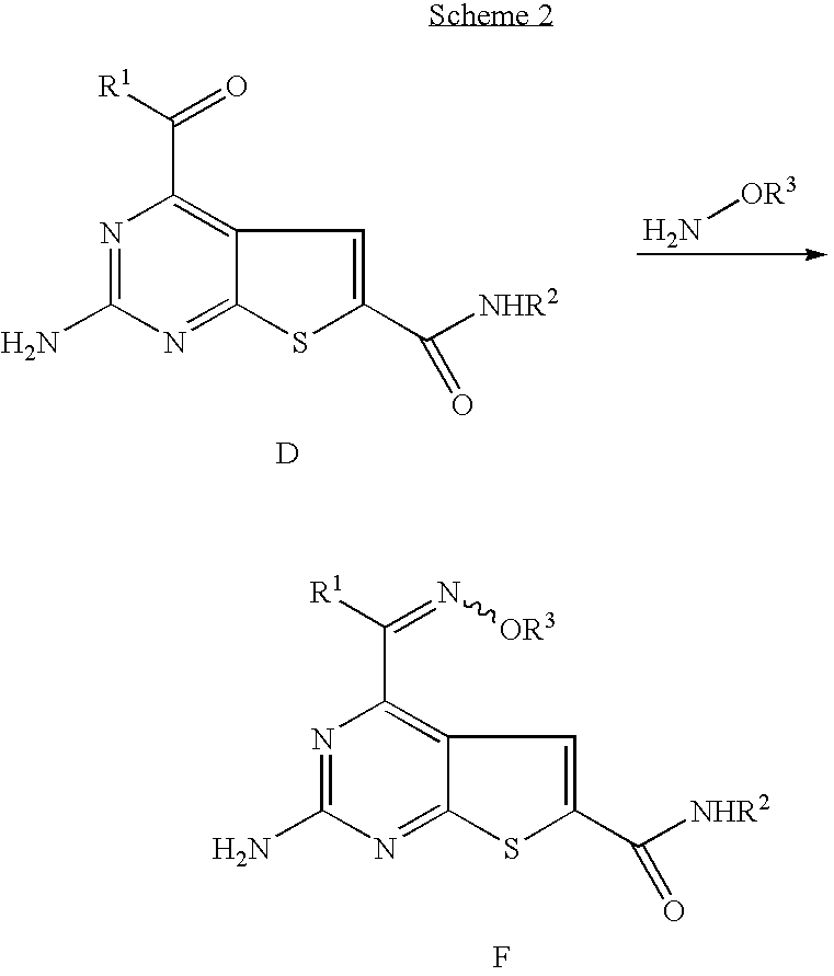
[D].N[OR3].N1=C(N)N=C2C(=C1C([R1])=O)C=C(C([NHR2])=O)S2.F.N1=C(N)N=C2C(=C1C([R1])=N[OR3])C=C(C([NHR2])=O)S2
